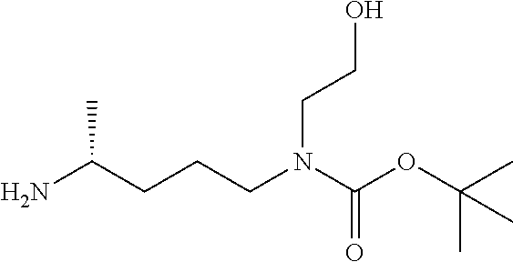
NC(CCCN(C(OC(C)(C)C)=O)CCO)C
